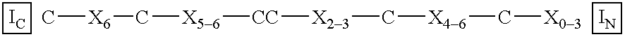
[IN].[IC].C[X6]C[X56][CC][X23]C[X46]C[X03]
